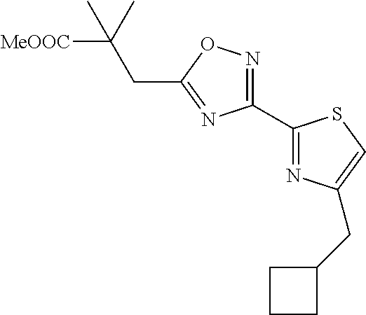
C1(C2=NC(CC3CCC3)=CS2)=NOC(CC([MeOOC])(C)C)=N1
